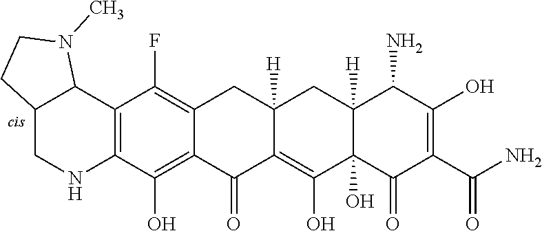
C12=C(O)C3=C(C(F)=C1CC1([H])C(=C(O)C4(O)C([H])(C1)C(N)C(O)=C(C(N)=O)C4=O)C2=O)C1C(CN3)CCN1C
